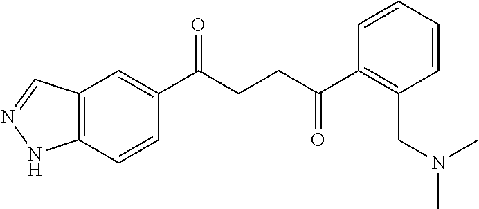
C1(C(CCC(C2=C(CN(C)C)C=CC=C2)=O)=O)=CC2=C(C=C1)NN=C2
